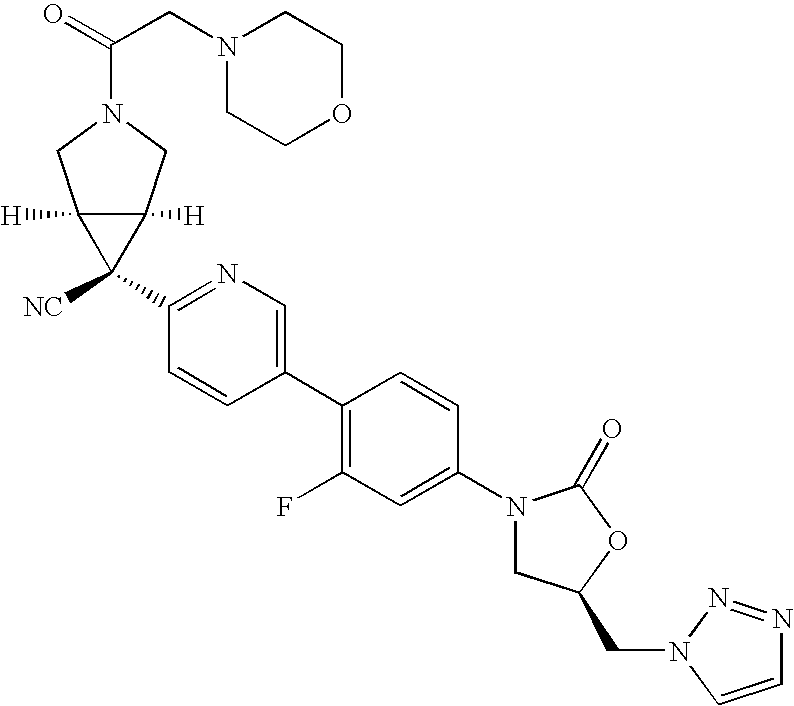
C1(N2CC(CN3C=CN=N3)OC2=O)=CC(F)=C(C2=CN=C(C3([NC])C4([H])C3([H])CN(C(=O)CN3CCOCC3)C4)C=C2)C=C1
